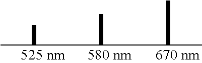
CC(CC(CC(C)C)C)C
